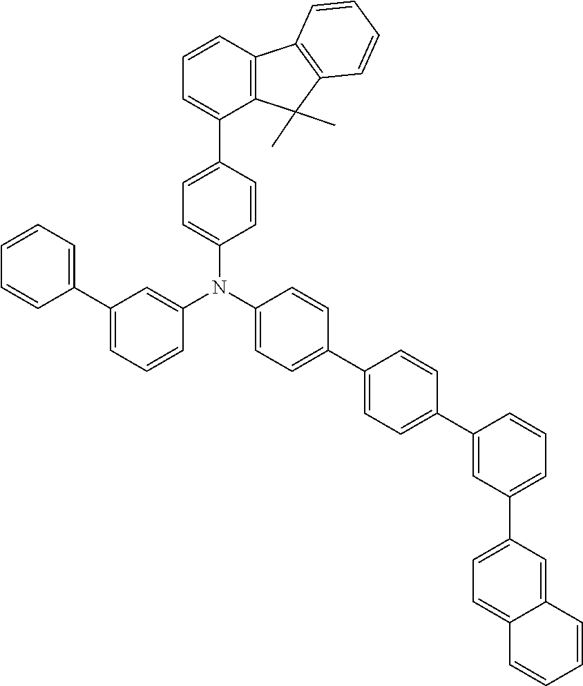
C1(C2=CC=CC3=C2C(C)(C)C2=C3C=CC=C2)=CC=C(N(C2=CC=C(C3=CC=C(C4=CC(C5=CC=C6C(=C5)C=CC=C6)=CC=C4)C=C3)C=C2)C2=CC(C3=CC=CC=C3)=CC=C2)C=C1
